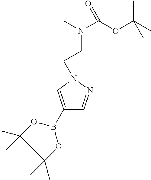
C1(C)(C)OB(C2=CN(CCN(C)C(OC(C)(C)C)=O)N=C2)OC1(C)C
